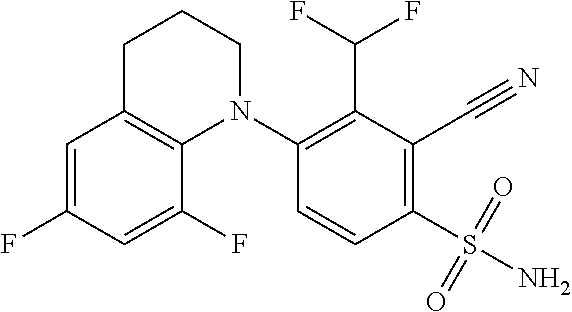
C1=C(F)C=C(F)C2=C1CCCN2C1=C(C(F)F)C(C#N)=C(S(N)(=O)=O)C=C1
